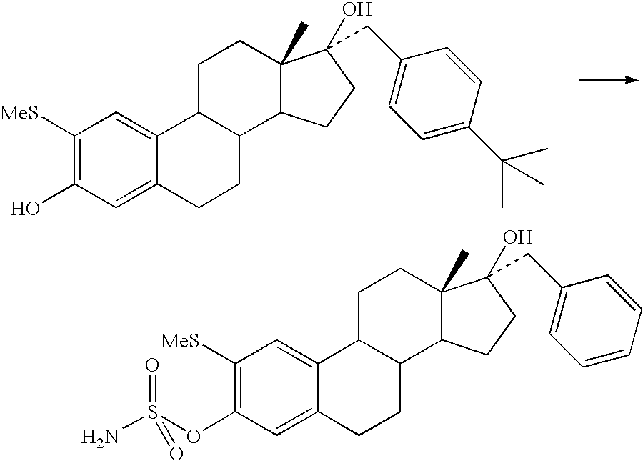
C12C(CCC3=CC(O)=C([MeS])C=C13)C1C(C)(CC2)C(O)(CC2=CC=C(C(C)(C)C)C=C2)CC1.C12C(CCC3=CC(OS(N)(=O)=O)=C([MeS])C=C13)C1C(C)(CC2)C(O)(CC2=CC=CC=C2)CC1
